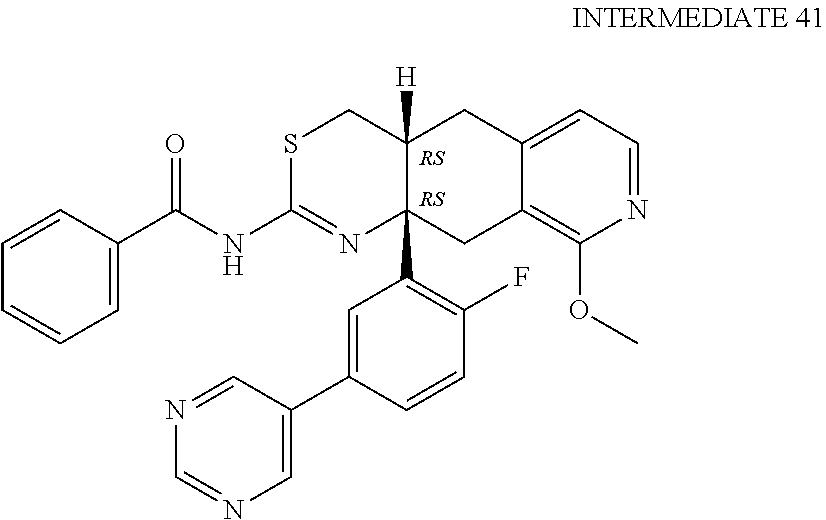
S1C(NC(C2=CC=CC=C2)=O)=NC2(C3=C(F)C=CC(C4=CN=CN=C4)=C3)C([H])(C1)CC1=CC=NC(OC)=C1C2
